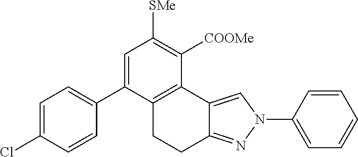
C1=C(C2=CC=C(Cl)C=C2)C2=C(C([COOMe])=C1[SMe])C1=CN(C3=CC=CC=C3)N=C1CC2
